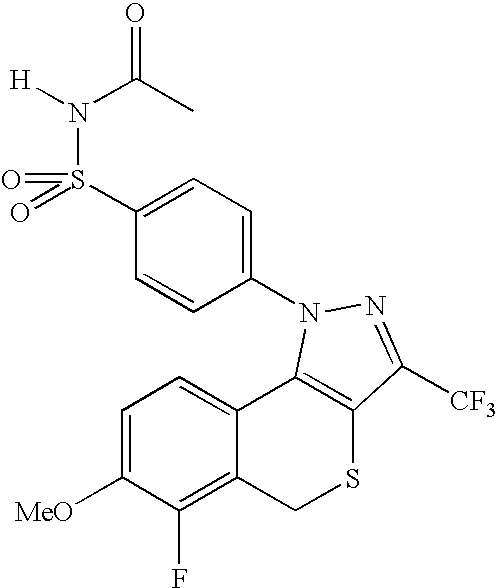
O=C(C)N([H])S(C1=CC=C(N2C3=C(SCC4=C(F)C([MeO])=CC=C43)C([CF3])=N2)C=C1)(=O)=O
